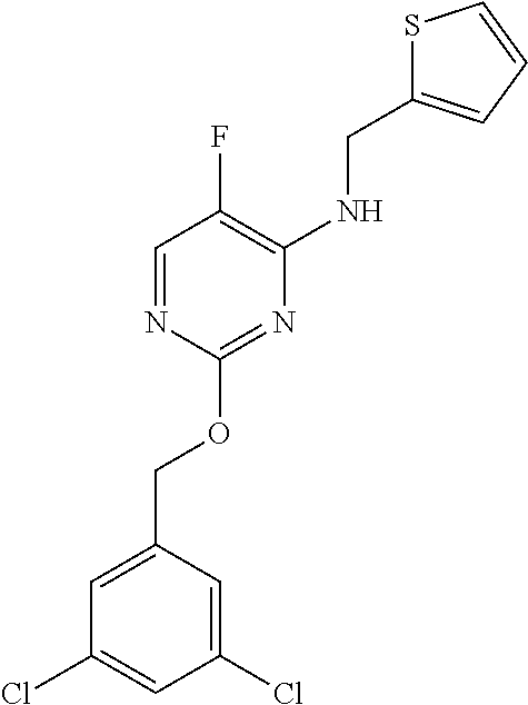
C1=NC(OCC2=CC(Cl)=CC(Cl)=C2)=NC(NCC2=CC=CS2)=C1F
